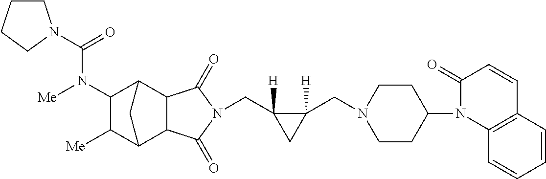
C(C1([H])C(CN2CCC(N3C4=C(C=CC3=O)C=CC=C4)CC2)([H])C1)N1C(=O)C2C3C([Me])C(N([Me])C(=O)N4CCCC4)C(C2C1=O)C3
